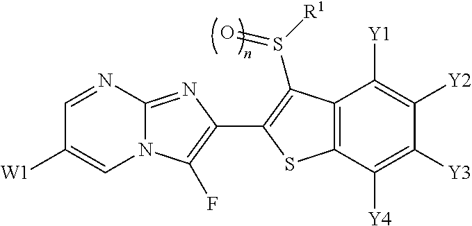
C12=NC(C3=C(S([R1])=O)C4=C(C([Y4])=C([Y3])C([Y2])=C4[Y1])S3)=C(F)N1C=C([W1])C=N2
